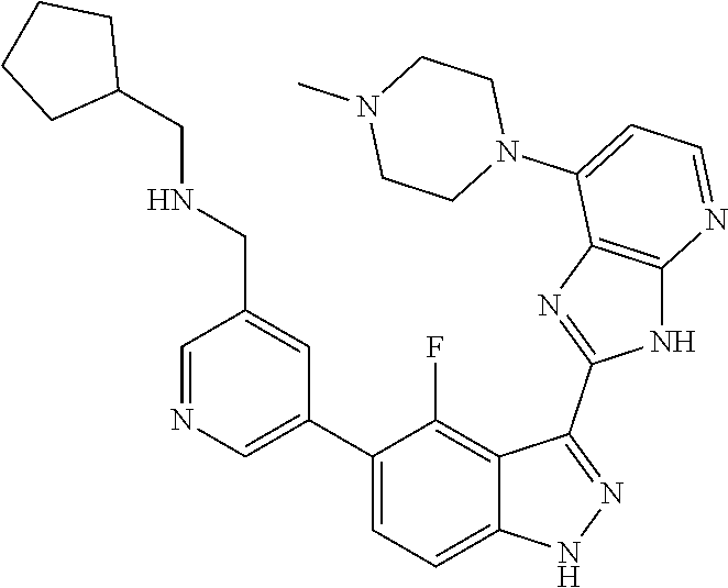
C1=NC=C(C2=CC=C3C(=C2F)C(C2=NC4=C(N2)N=CC=C4N2CCN(C)CC2)=NN3)C=C1CNCC1CCCC1
